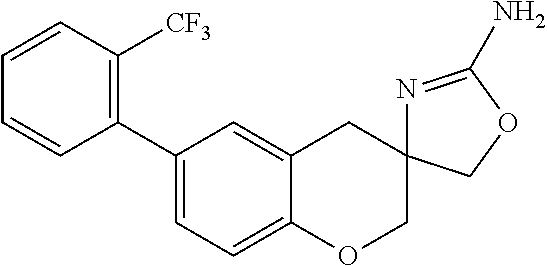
C1=C2C(=CC=C1C1=C([CF3])C=CC=C1)OCC1(C2)N=C(N)OC1
